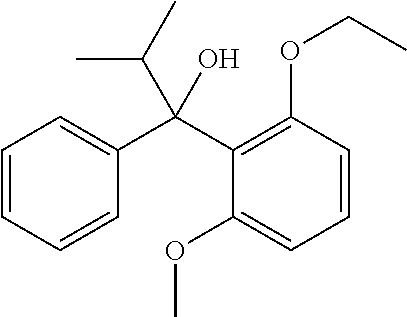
C1(C(C2=C(OCC)C=CC=C2OC)(C(C)C)O)=CC=CC=C1
